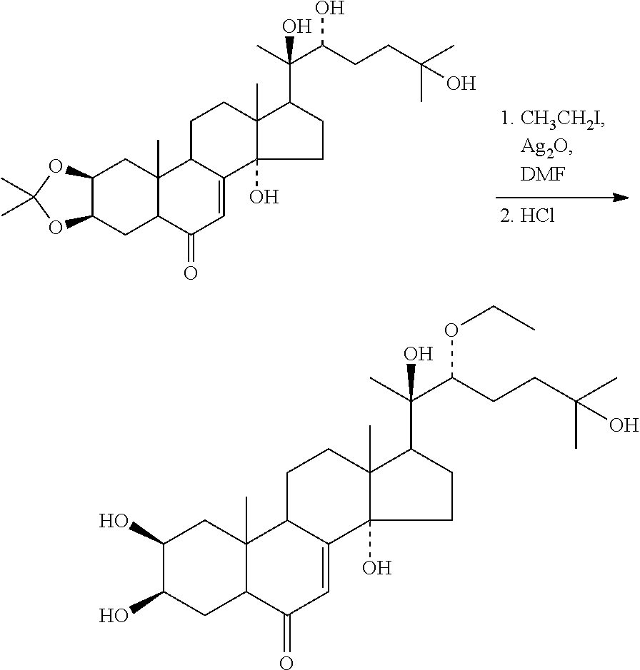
C12C(CC3C(C)(C1)C1C(=CC3=O)C3(O)C(C)(CC1)C(C(C)(C(CCC(C)(C)O)O)O)CC3)OC(C)(C)O2.C1(O)C(O)CC2C(C)(C1)C1C(=CC2=O)C2(O)C(C)(CC1)C(C(C)(C(CCC(C)(C)O)OCC)O)CC2
